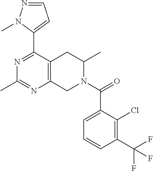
C12=C(C(C3=CC=NN3C)=NC(C)=N1)CC(C)N(C(=O)C1=CC=CC(C(F)(F)F)=C1Cl)C2
